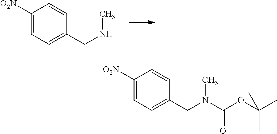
C1([O2N])=CC=C(CNC)C=C1.C1([O2N])=CC=C(CN(C)C(OC(C)(C)C)=O)C=C1
